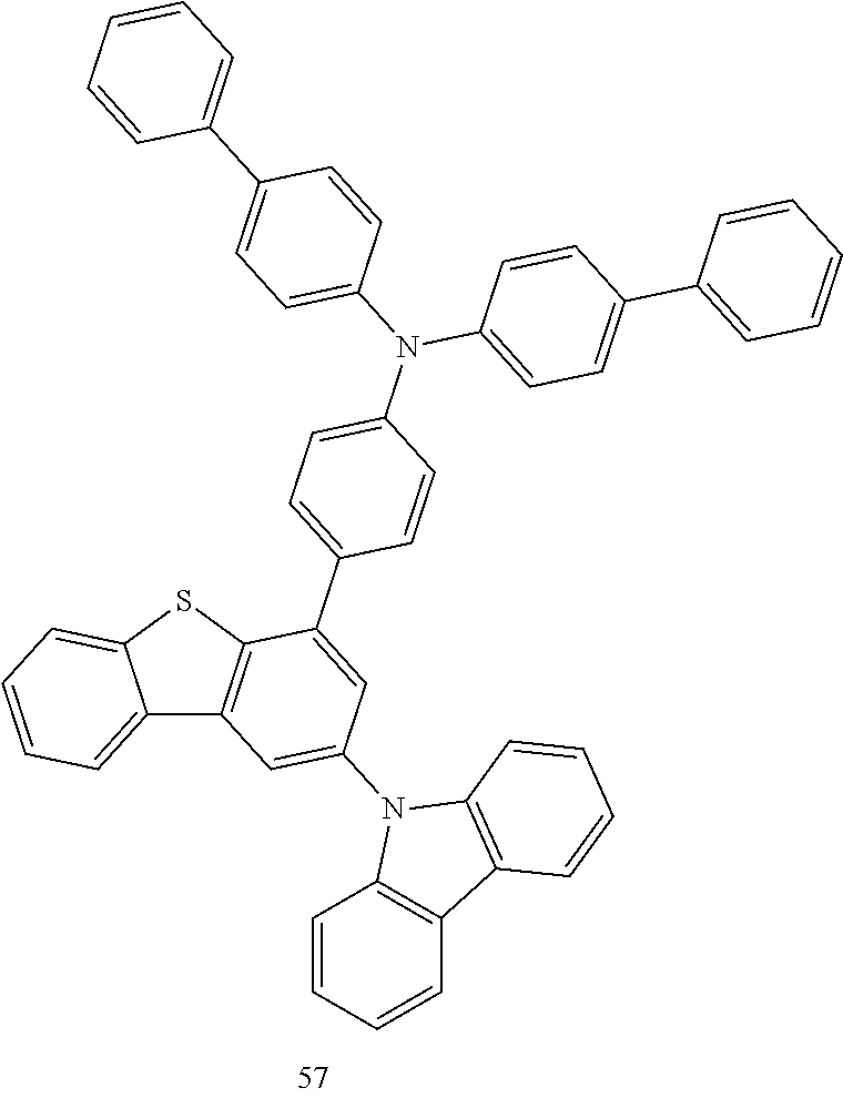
C12=CC=CC=C1SC1=C2C=C(N2C3=C(C=CC=C3)C3=C2C=CC=C3)C=C1C1=CC=C(N(C2=CC=C(C3=CC=CC=C3)C=C2)C2=CC=C(C3=CC=CC=C3)C=C2)C=C1
